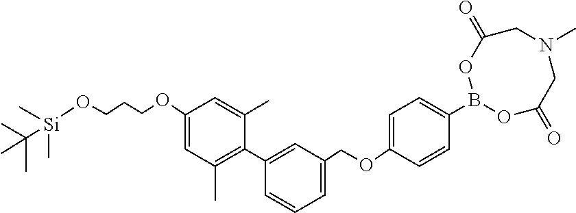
C1(OCCCO[Si](C)(C)C(C)(C)C)=CC(C)=C(C2=CC(COC3=CC=C(B4OC(=O)CN(C)CC(=O)O4)C=C3)=CC=C2)C(C)=C1
